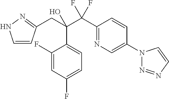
C1=CC(CC(C(C2=NC=C(N3N=NC=C3)C=C2)(F)F)(O)C2=CC=C(F)C=C2F)=NN1
